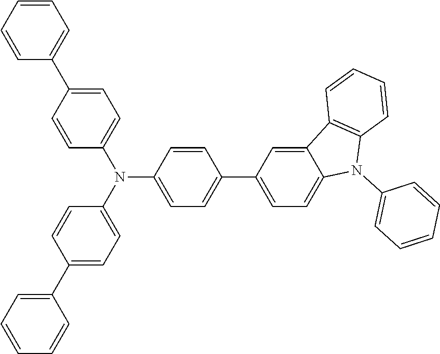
C1(N(C2=CC=C(C3=CC=CC=C3)C=C2)C2=CC=C(C3=CC=C4C(=C3)C3=C(N4C4=CC=CC=C4)C=CC=C3)C=C2)=CC=C(C2=CC=CC=C2)C=C1
